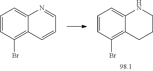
C1=CC(Br)=C2C(=C1)NCCC2.C1=CC(Br)=C2C(=C1)N=CC=C2
